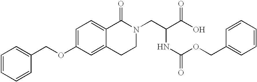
C1=CC=CC(COC2=CC=C3C(=C2)CCN(CC(C(O)=O)NC(=O)OCC2=CC=CC=C2)C3=O)=C1
